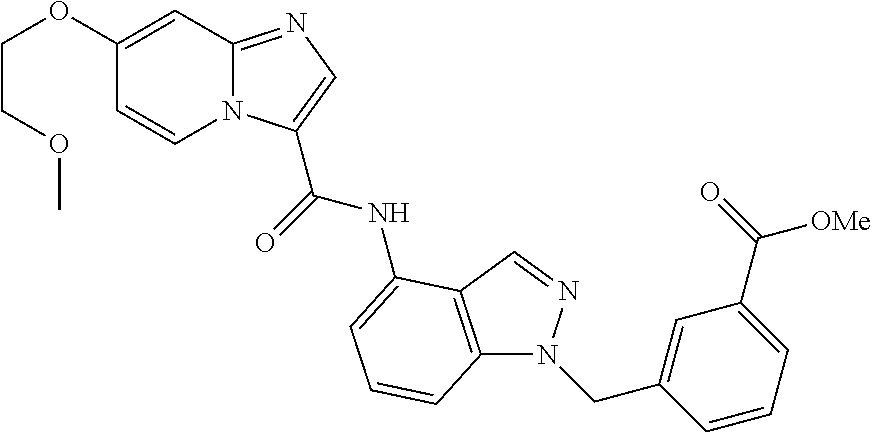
N12C(=NC=C1C(NC1=CC=CC3=C1C=NN3CC1=CC(C([OMe])=O)=CC=C1)=O)C=C(OCCOC)C=C2
